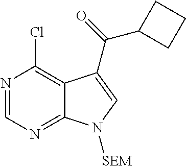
C1=NC(Cl)=C2C(=N1)N([SEM])C=C2C(=O)C1CCC1
